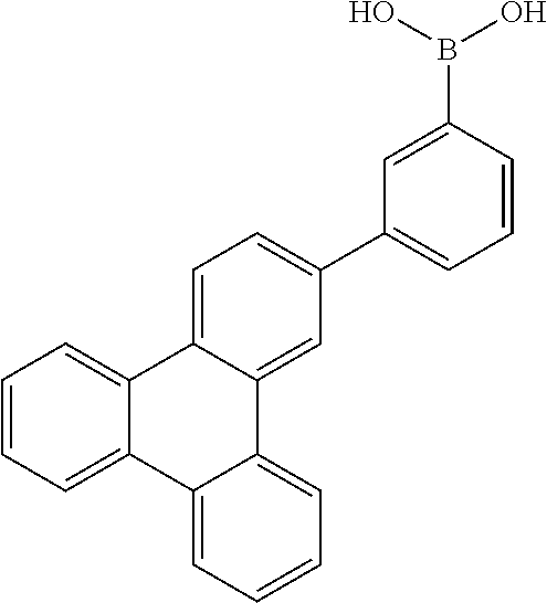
C12=CC=CC=C1C1=CC=CC=C1C1=CC=C(C3=CC=CC(B(O)O)=C3)C=C21
